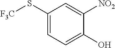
C1(S[F3C])=CC=C(O)C([NO2])=C1
